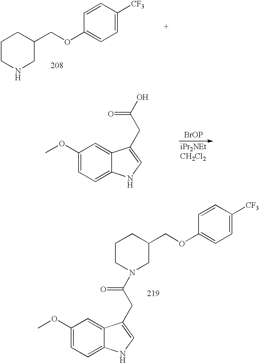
C1CNCC(COC2=CC=C([CF3])C=C2)C1.[BrOP].C1(OC)=CC=C2C(=C1)C(CC(O)=O)=CN2.C1CN(C(CC2=CNC3=CC=C(OC)C=C32)=O)CC(COC2=CC=C([CF3])C=C2)C1
